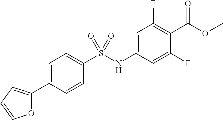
O(C(=O)C1=C(F)C=C(NS(C2=CC=C(C3=CC=CO3)C=C2)(=O)=O)C=C1F)C
